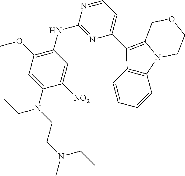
C1(N(CCN(C)CC)CC)=CC(OC)=C(NC2=NC(C3=C4N(C5=C3C=CC=C5)CCOC4)=CC=N2)C=C1[NO2]
